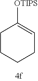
C1CCCC=C1[OTIPS]
